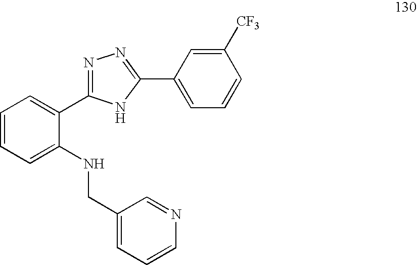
C1=CC=C(NCC2=CC=CN=C2)C(C2=NN=C(C3=CC=CC([CF3])=C3)N2)=C1
